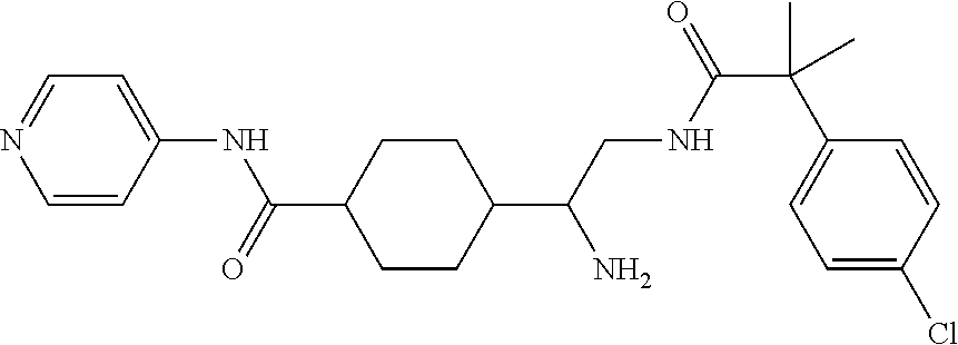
C1(C(CNC(C(C2=CC=C(Cl)C=C2)(C)C)=O)N)CCC(C(=O)NC2=CC=NC=C2)CC1
